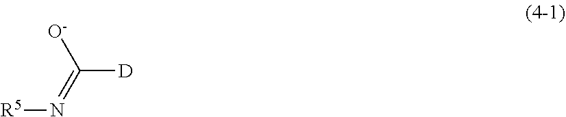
[R5]N=C([D])[O-]
